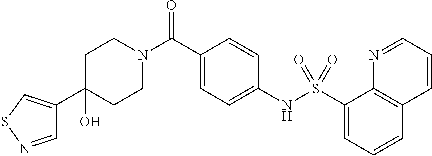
C1CN(C(C2=CC=C(NS(C3=CC=CC4=C3N=CC=C4)(=O)=O)C=C2)=O)CCC1(O)C1=CSN=C1
